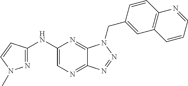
C12=NC=C(NC3=NN(C)C=C3)N=C1N(CC1=CC3=C(C=C1)N=CC=C3)N=N2
